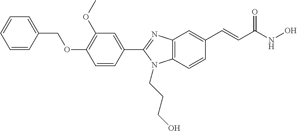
C1(C2=NC3=C(N2CCCO)C=CC(C=CC(NO)=O)=C3)=CC(OC)=C(OCC2=CC=CC=C2)C=C1
